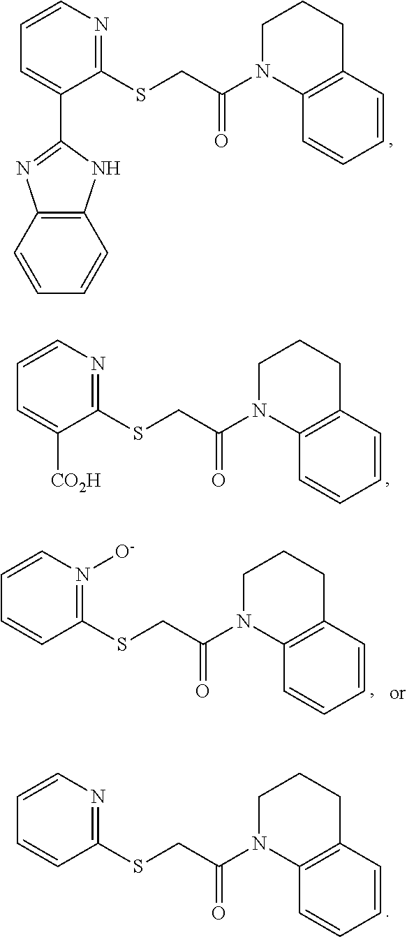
C12=C(C=CC=C1)N=C(C1=CC=CN=C1SCC(N1C3=C(CCC1)C=CC=C3)=O)N2.[CO2H]C1=CC=CN=C1SCC(N1C2=C(CCC1)C=CC=C2)=O.C1=CC=CN([O-])=C1SCC(N1C2=C(CCC1)C=CC=C2)=O.C1=CC=CN=C1SCC(N1C2=C(CCC1)C=CC=C2)=O
